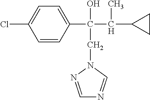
C1=NN(CC(C(C2CC2)C)(C2=CC=C(Cl)C=C2)O)C=N1
